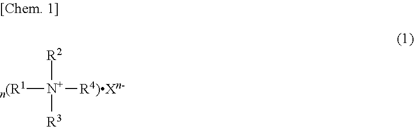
[n(R1][N+]([R2])([R3])[R4)Xn-]
